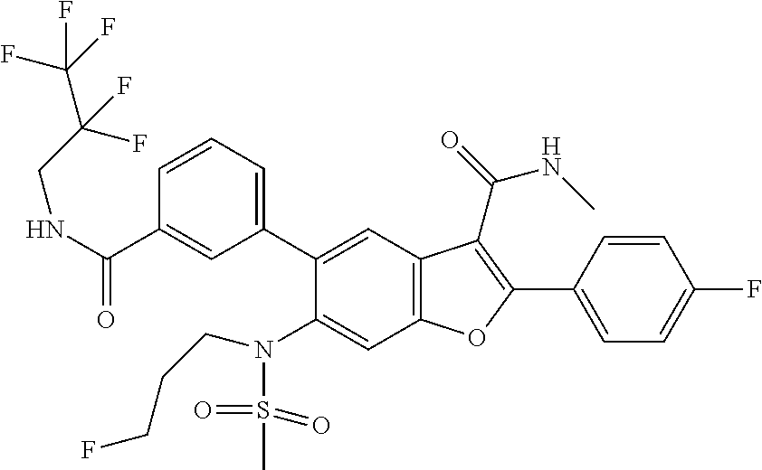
C1=CC(C2=C(C(=O)NC)C3=C(C=C(N(S(C)(=O)=O)CCCF)C(C4=CC=CC(C(NCC(F)(C(F)(F)F)F)=O)=C4)=C3)O2)=CC=C1F
